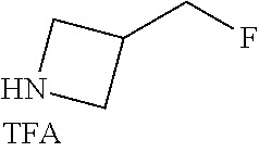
N1CC(CF)C1
